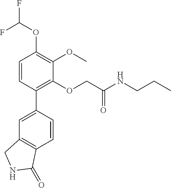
C1=CC(C2=CC3=C(C=C2)C(=O)NC3)=C(OCC(NCCC)=O)C(OC)=C1OC(F)F
